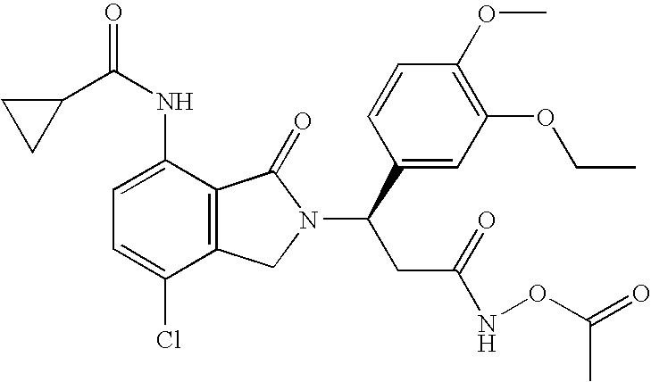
C1=C(NC(=O)C2CC2)C2=C(C(Cl)=C1)CN(C(C1=CC(OCC)=C(OC)C=C1)CC(NOC(=O)C)=O)C2=O
